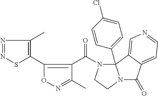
N1=C(C)C(C(N2CCN3C(=O)C4=CC=NC=C4C23C2=CC=C(Cl)C=C2)=O)=C(C2=C(C)N=NS2)O1
